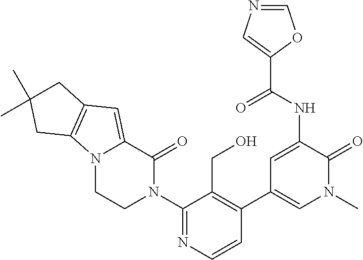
N12CCN(C3=NC=CC(C4=CN(C)C(=O)C(NC(C5=CN=CO5)=O)=C4)=C3CO)C(=O)C1=CC1=C2CC(C)(C)C1
